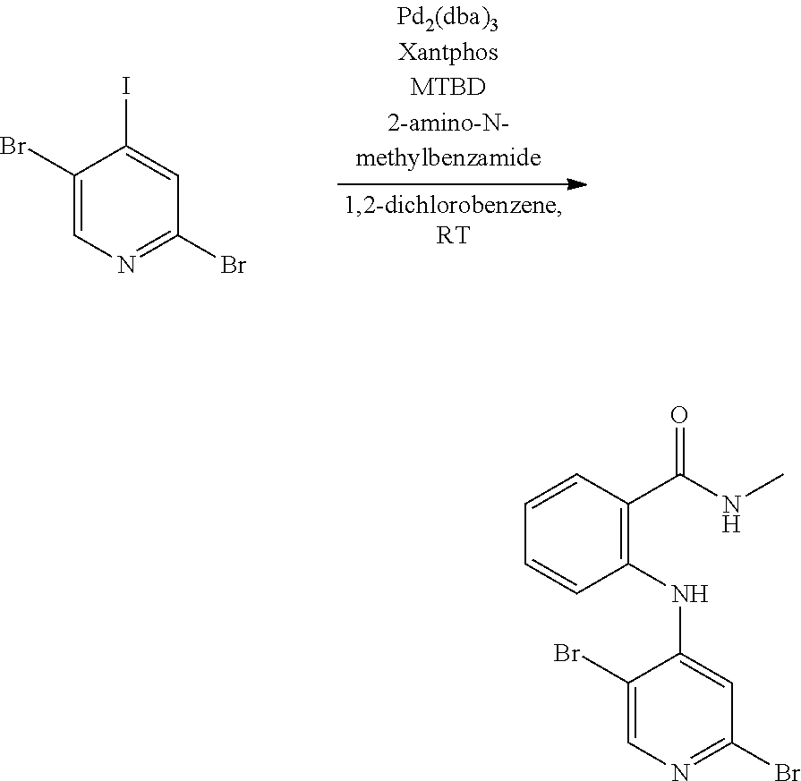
C1(Br)=CN=C(Br)C=C1I.C1(Br)=CN=C(Br)C=C1NC1=C(C(NC)=O)C=CC=C1
